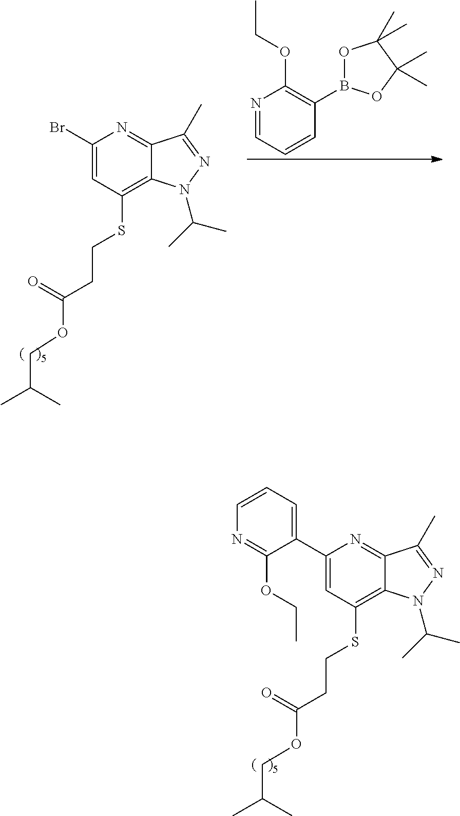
C1(C2=CC=CN=C2OCC)=CC(SCCC(OCC(C)C)=O)=C2C(=N1)C(C)=NN2C(C)C.C1(Br)=CC(SCCC(OCC(C)C)=O)=C2C(=N1)C(C)=NN2C(C)C.N1=CC=CC(B2OC(C)(C)C(C)(C)O2)=C1OCC
